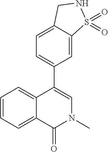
C1=CC=C2C(=C1)C(C1=CC=C3C(=C1)S(=O)(=O)NC3)=CN(C)C2=O
